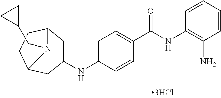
C1=CC=CC(N)=C1NC(C1=CC=C(NC2CC3CCC(C2)N3CC2CC2)C=C1)=O
